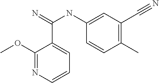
C1(OC)=NC=CC=C1C(=N)NC1=CC(C#N)=C(C)C=C1
